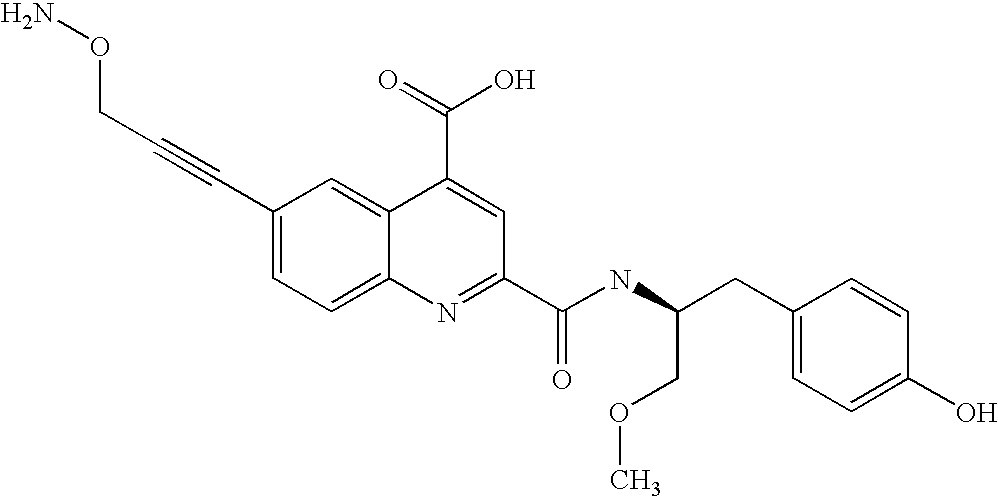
O(N)CC#CC1=CC=C2C(=C1)C(C(=O)O)=CC(C(NC(CC1=CC=C(O)C=C1)COC)=O)=N2
